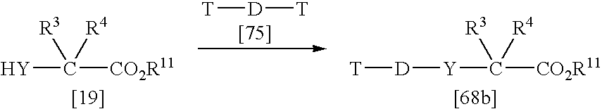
[Y]C([CO2R11])([R3])[R4].[T][D][T].[Y](C([CO2R11])([R3])[R4])[D][T]
